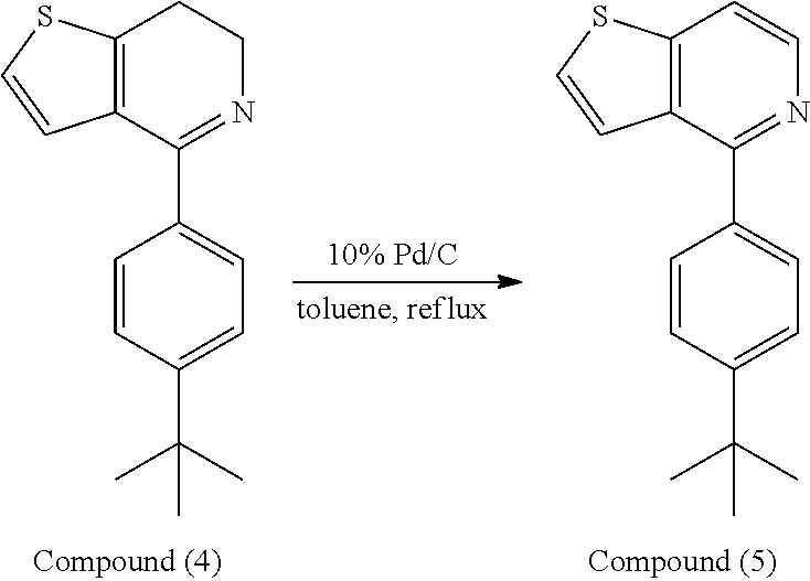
C1=CC(C(C)(C)C)=CC=C1C1=NCCC2=C1C=CS2.C1=CC(C(C)(C)C)=CC=C1C1=NC=CC2=C1C=CS2
